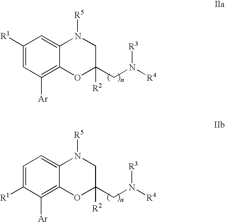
C1([Ar])=C2C(=CC([R1])=C1)N([R5])CC([R2])(CN([R4])[R3])O2.C1([Ar])=C2C(=CC=C1[R1])N([R5])CC([R2])(CN([R4])[R3])O2
